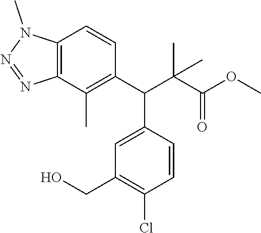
C12=C(C(C)=C(C(C(C(OC)=O)(C)C)C3=CC(CO)=C(Cl)C=C3)C=C1)N=NN2C
